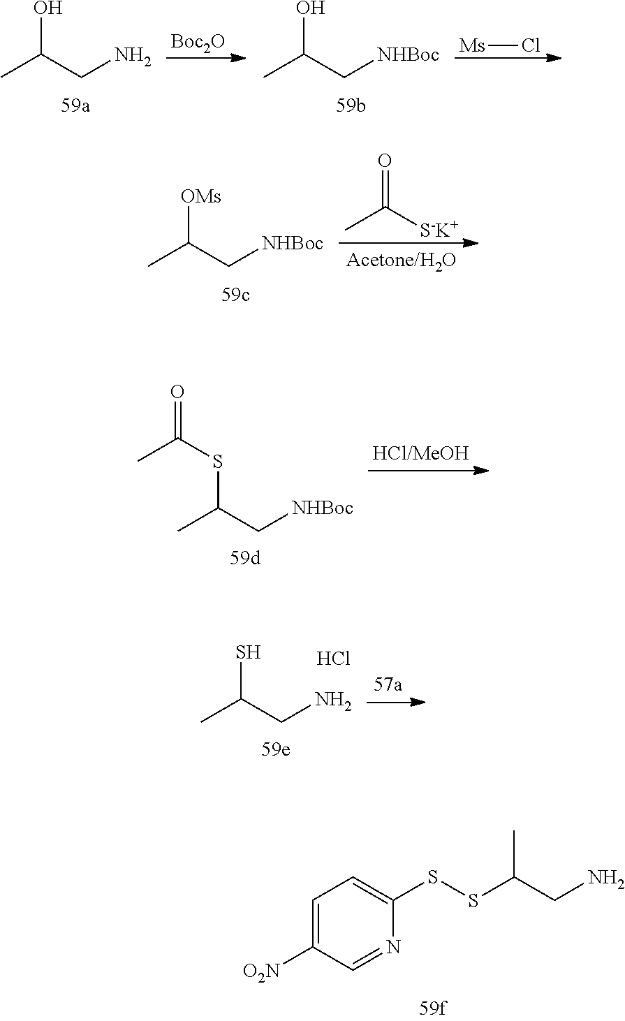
C1=C([O2N])C=NC(SSC(CN)C)=C1.CC(CN)O.[Boc2O].CC(C[NHBoc])O.[Ms]Cl.CC(C[NHBoc])[OMs].CC([S-K+])=O.CC(SC(C[NHBoc])C)=O.SC(CN)C.Cl
